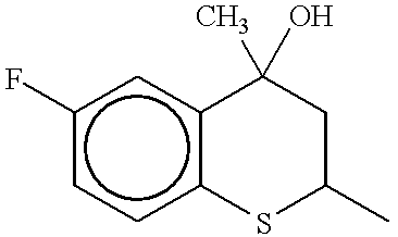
c1(F)ccc2c(c1)C(C)(O)CC(C)S2
